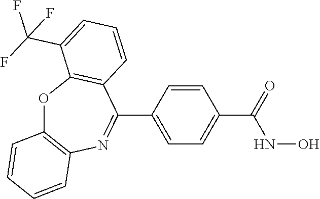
O=C(C1=CC=C(C2=NC3=C(OC4=C2C=CC=C4C(F)(F)F)C=CC=C3)C=C1)NO
